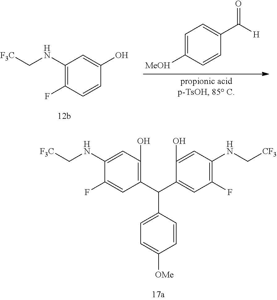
C1(NC[F3C])=C(F)C=CC(O)=C1.C1=C([MeOH])C=CC(C([H])=O)=C1.C1(O)=C(C(C2=CC=C([OMe])C=C2)C2=CC(F)=C(NC[CF3])C=C2O)C=C(F)C(NC[F3C])=C1
